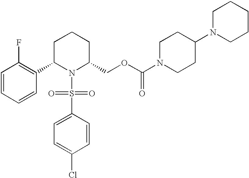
C1=CC=CC(C2N(S(C3=CC=C(Cl)C=C3)(=O)=O)C(COC(N3CCC(N4CCCCC4)CC3)=O)CCC2)=C1F
